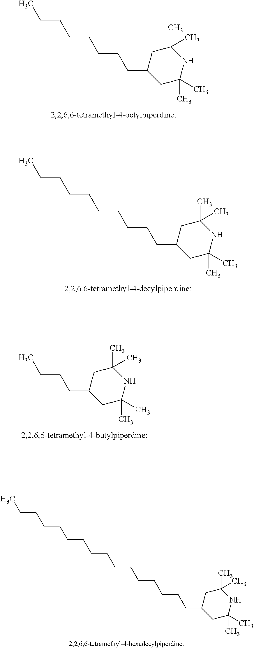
C1C(CCCCCCCC)CC(C)(C)NC1(C)C.C1C(CCCCCCCCCC)CC(C)(C)NC1(C)C.C1C(CCCC)CC(C)(C)NC1(C)C.C1C(CCCCCCCCCCCCCCCC)CC(C)(C)NC1(C)C
